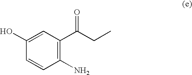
C1(N)=C(C(CC)=O)C=C(O)C=C1
